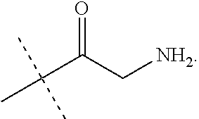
C(C(C[NH2])=O)(C)(C)C
